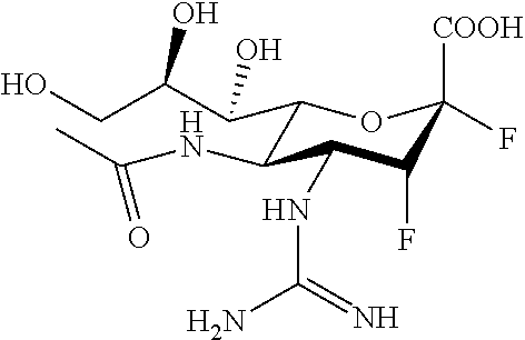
C1(C(C(O)CO)O)C(NC(C)=O)C(NC(N)=N)C(F)C([COOH])(F)O1
